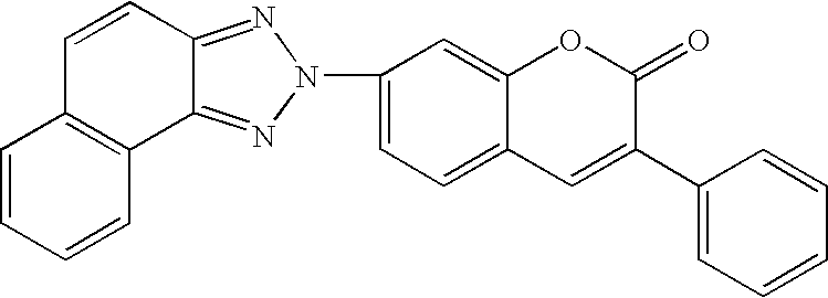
C1=CC2=NN(C3=CC=C4C(=C3)OC(=O)C(C3=CC=CC=C3)=C4)N=C2C2=C1C=CC=C2
